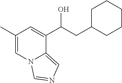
C1(C)=CN2C(=CN=C2)C(C(CC2CCCCC2)O)=C1
